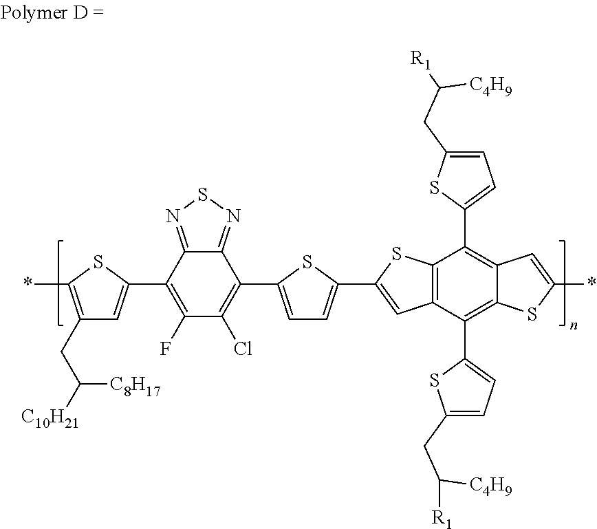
C1(C2=CC(CC([C8H17])[C10H21])=C(*)S2)=C(F)C(Cl)=C(C2=CC=C(C3=CC4=C(S3)C(C3=CC=C(CC([R1])[C4H9])S3)=C3C(=C4C4=CC=C(CC([C4H9])[R1])S4)SC(*)=C3)S2)C2=NSN=C12
